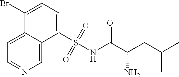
C1(Br)=CC=C(S(NC(C(CC(C)C)N)=O)(=O)=O)C2=CN=CC=C12
